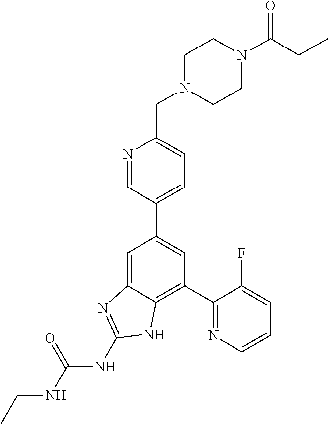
C1=C2C(=C(C3=NC=CC=C3F)C=C1C1=CC=C(CN3CCN(C(=O)CC)CC3)N=C1)NC(NC(=O)NCC)=N2
